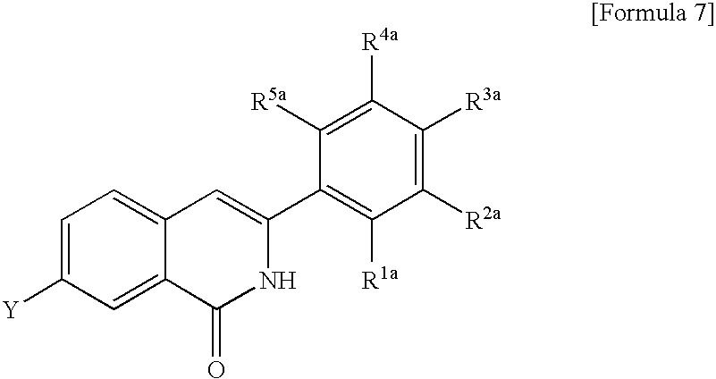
C1=C([Y])C=C2C(=C1)C=C(C1=C([R1a])C([R2a])=C([R3a])C([R4a])=C1[R5a])NC2=O
